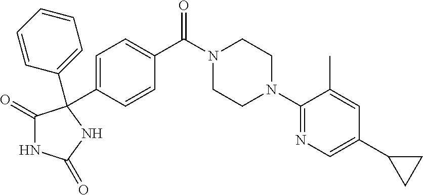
C1=C(C2(C3=CC=CC=C3)NC(=O)NC2=O)C=CC(C(N2CCN(C3=NC=C(C4CC4)C=C3C)CC2)=O)=C1
